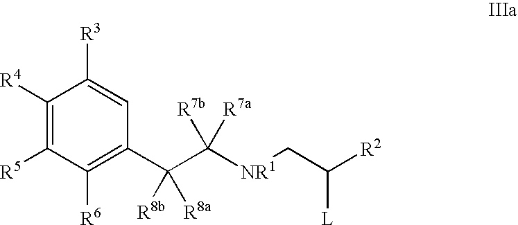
C1([R4])=C([R5])C([R6])=C(C(C([NR1]CC([R2])[L])([R7b])[R7a])([R8b])[R8a])C=C1[R3]
